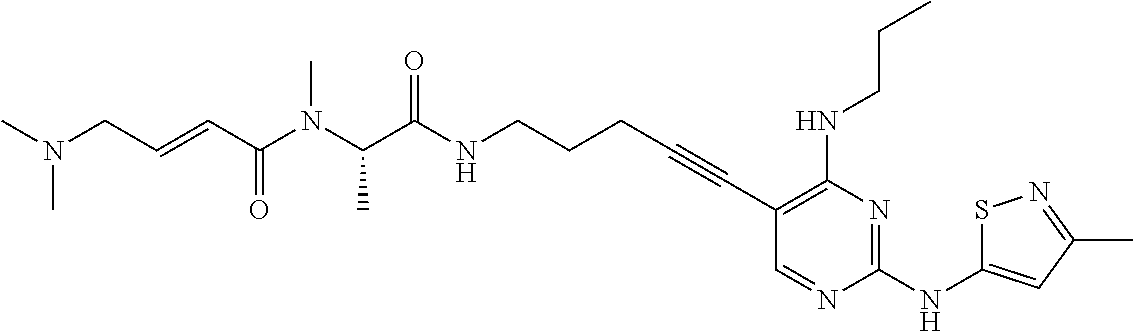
C(NCCCC#CC1=C(NCCC)N=C(NC2=CC(C)=NS2)N=C1)(=O)C(N(C)C(C=CCN(C)C)=O)C
